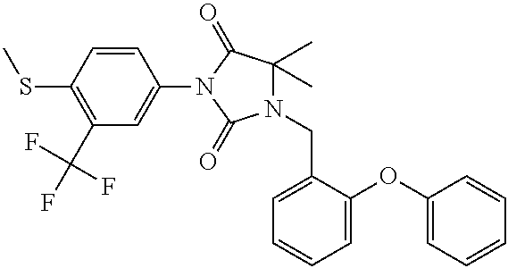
C1(C(F)(F)F)=C(SC)C=CC(N2C(=O)N(CC3=CC=CC=C3OC3=CC=CC=C3)C(C)(C)C2=O)=C1
